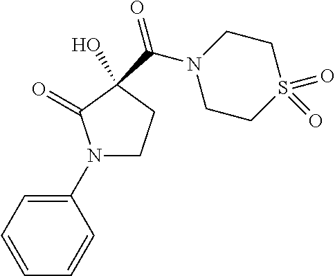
N1(C2=CC=CC=C2)CCC(C(=O)N2CCS(=O)(=O)CC2)(O)C1=O
